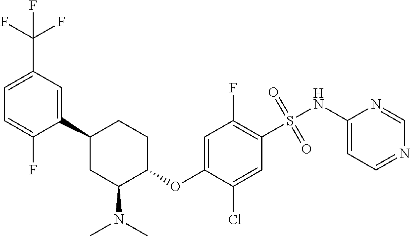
C1(C2CC(N(C)C)C(OC3=CC(F)=C(S(NC4=CC=NC=N4)(=O)=O)C=C3Cl)CC2)=CC(C(F)(F)F)=CC=C1F
